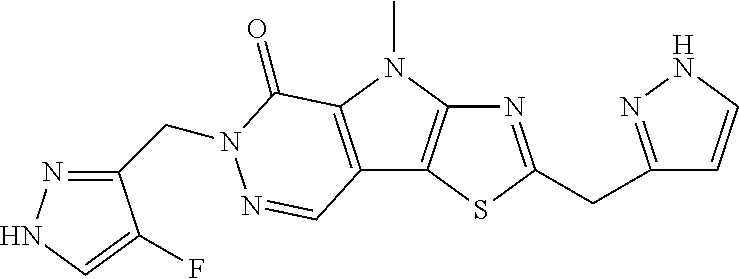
N1=C(CC2=NNC=C2)SC2=C1N(C)C1=C2C=NN(CC2=NNC=C2F)C1=O
